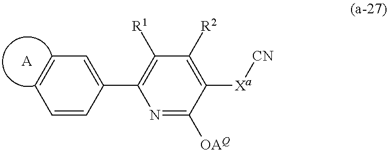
N1=C([OAQ])C([Xa][CN])=C([R2])C([R1])=C1C1=CC=CC=C1.[A]
